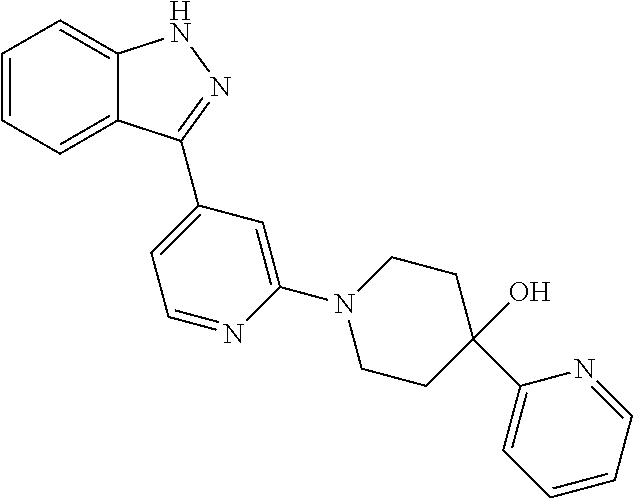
C1=CC=C2C(=C1)NN=C2C1=CC=NC(N2CCC(C3=CC=CC=N3)(O)CC2)=C1
